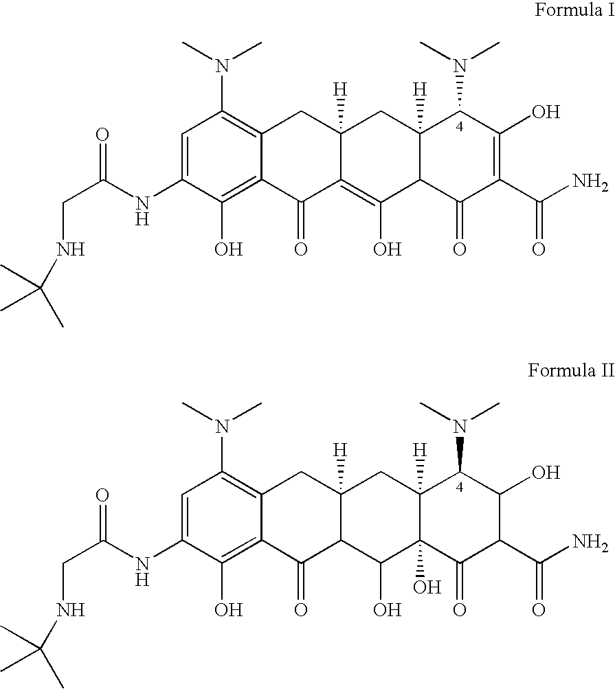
C1=C(NC(CNC(C)(C)C)=O)C(O)=C2C(=C1N(C)C)CC1([H])C(=C(O)C3C([H])(C1)C(N(C)C)C(O)=C(C(N)=O)C3=O)C2=O.C1=C(NC(CNC(C)(C)C)=O)C(O)=C2C(=C1N(C)C)CC1([H])C(C2=O)C(O)C2(O)C([H])(C1)C(N(C)C)C(O)C(C(N)=O)C2=O
